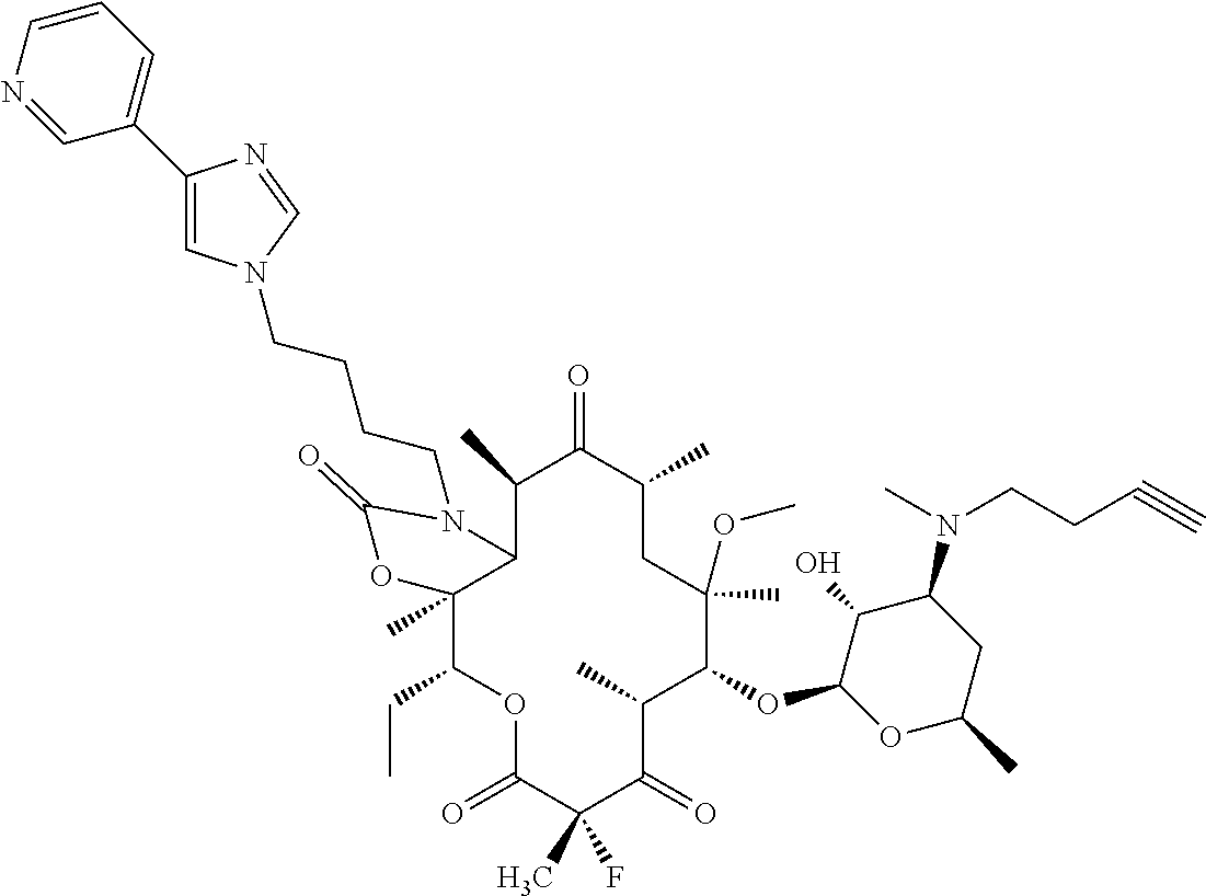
C12C(C)(C(CC)OC(=O)C(C)(F)C(=O)C(C)C(OC3OC(C)CC(N(C)CCC#C)C3O)C(C)(OC)CC(C)C(=O)C1C)OC(=O)N2CCCCN1C=C(C2=CC=CN=C2)N=C1
